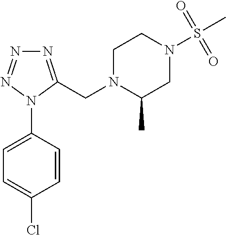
C1=C(N2C(CN3C(C)CN(S(C)(=O)=O)CC3)=NN=N2)C=CC(Cl)=C1
